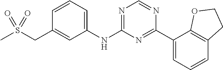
C1(NC2=NC=NC(C3=CC=CC4=C3OCC4)=N2)=CC=CC(CS(C)(=O)=O)=C1
